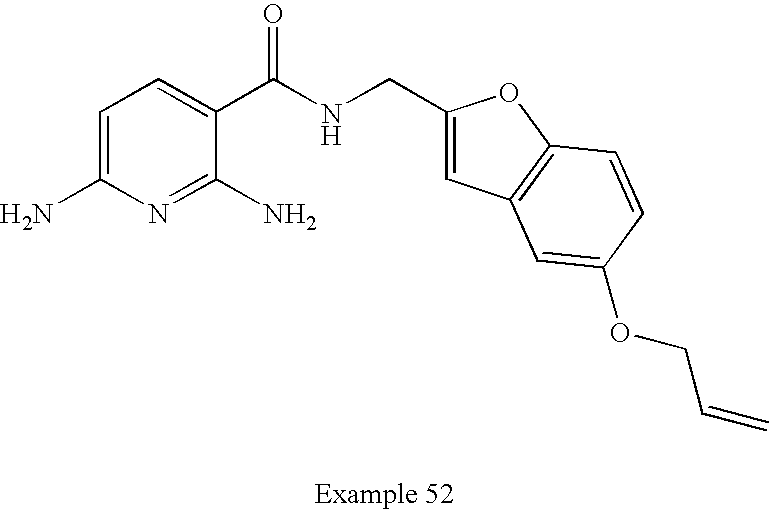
C1=C(N)N=C(N)C(C(NCC2=CC3=C(O2)C=CC(OCC=C)=C3)=O)=C1
